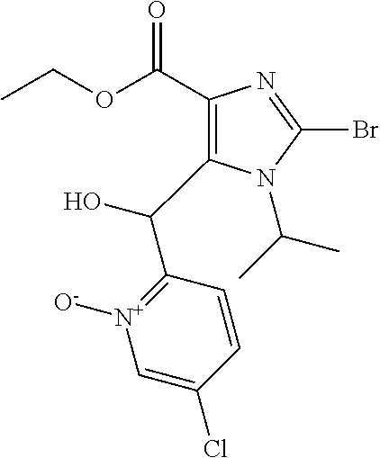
C1(C(OCC)=O)=C(C(O)C2=[N+]([O-])C=C(Cl)C=C2)N(C(C)C)C(Br)=N1
